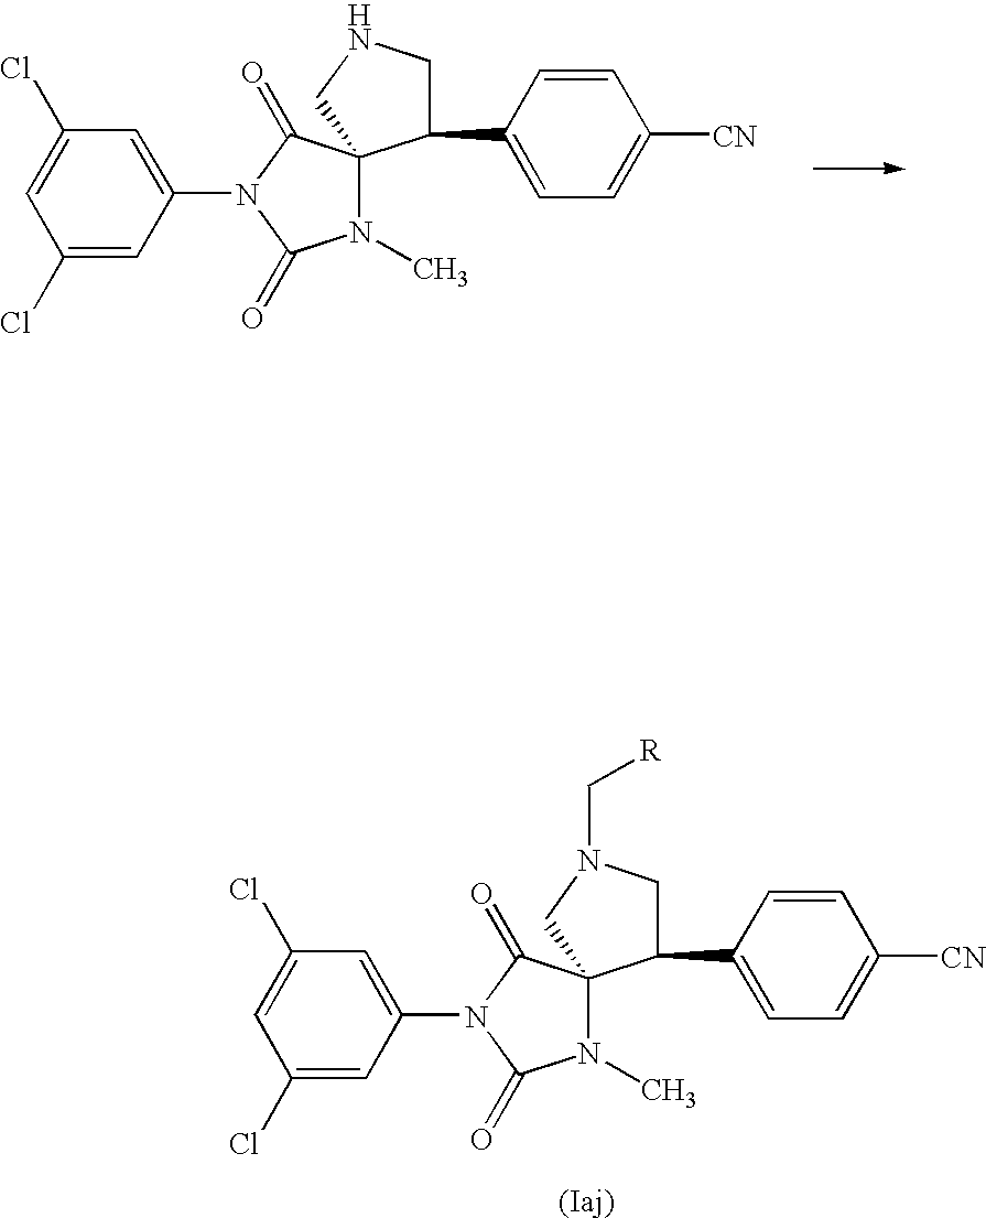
C1(Cl)=CC(N2C(=O)N(C)C3(C2=O)C(C2=CC=C([CN])C=C2)CN(C[R])C3)=CC(Cl)=C1.C1(Cl)=CC(N2C(=O)N(C)C3(C2=O)C(C2=CC=C([CN])C=C2)CNC3)=CC(Cl)=C1
